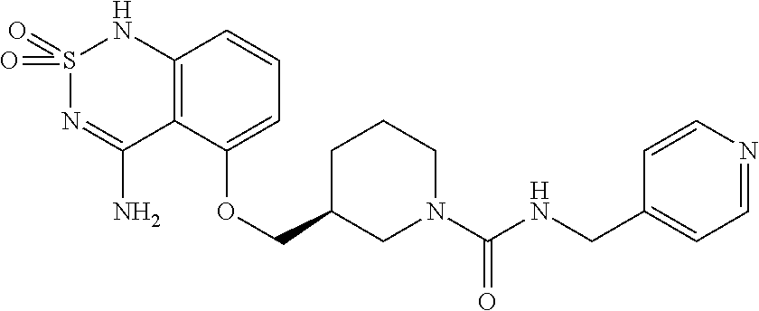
C12=C(C(OCC3CN(C(NCC4=CC=NC=C4)=O)CCC3)=CC=C1)C(N)=NS(=O)(=O)N2
